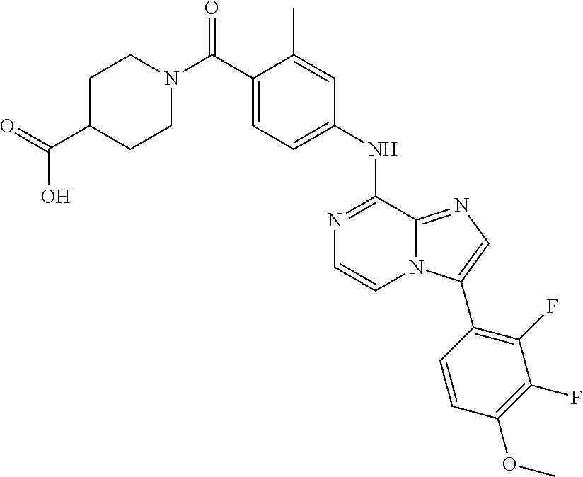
N1(C(C2=CC=C(NC3=NC=CN4C3=NC=C4C3=C(F)C(F)=C(OC)C=C3)C=C2C)=O)CCC(C(=O)O)CC1
